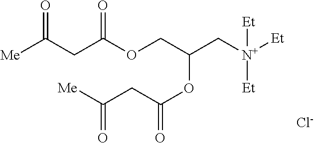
[Me]C(CC(OCC(C[N+]([Et])([Et])[Et])OC(=O)CC([Me])=O)=O)=O.[Cl-]
